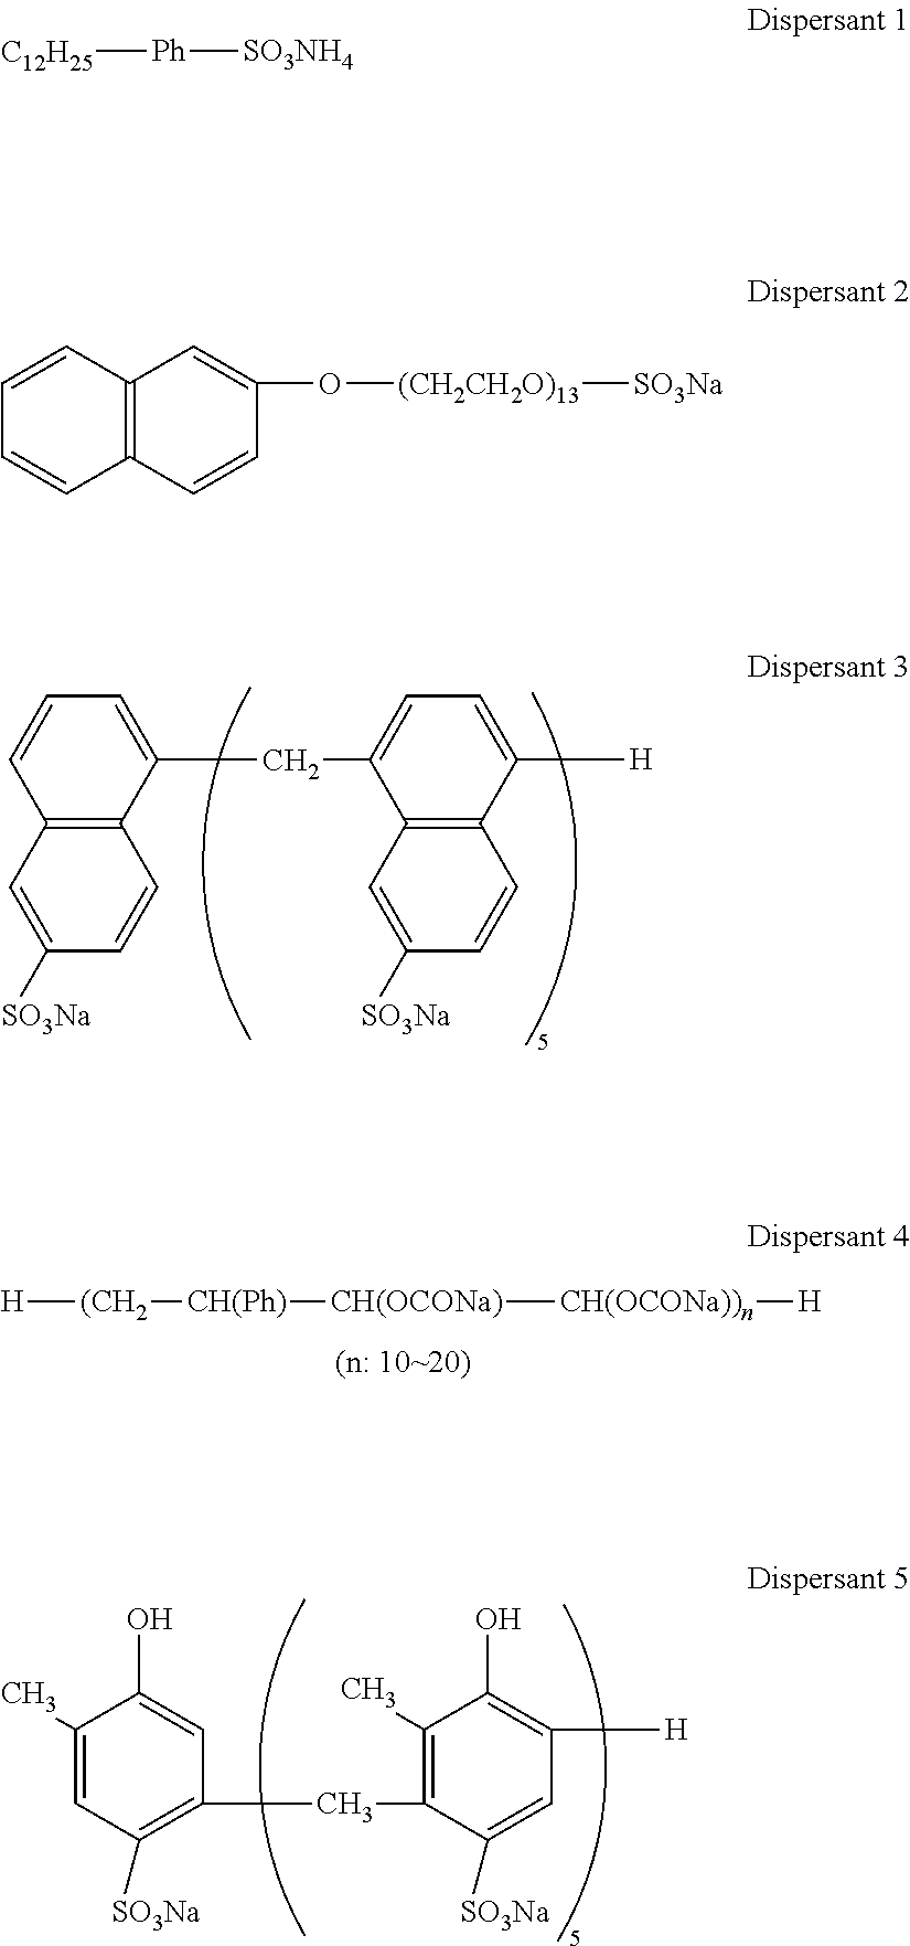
C12=C(C(CC3=CC=C([H])C4=C3C=C([SO3Na])C=C4)=CC=C1)C=CC([SO3Na])=C2.C1(C)=CC([SO3Na])=C(CC2=C(C)C(O)=C([H])C=C2[SO3Na])C=C1O.[H][(CH2][CH(Ph)][CH(OCONa)][CH(OCONa))n][H].C1=CC2=C(C=C1)C=CC(O[(CH2CH2O)13][SO3Na])=C2.[C12H25][Ph][SO3NH4]
